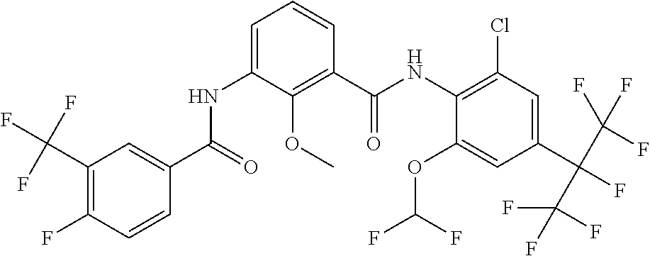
C1(C(F)(F)F)=C(F)C=CC(C(=O)NC2=CC=CC(C(NC3=C(Cl)C=C(C(C(F)(F)F)(C(F)(F)F)F)C=C3OC(F)F)=O)=C2OC)=C1
